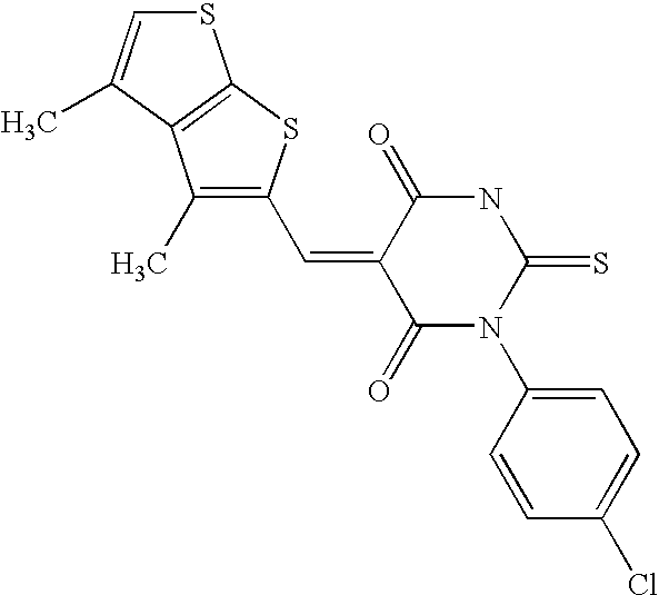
S1C=C(C)C2=C1SC(C=C1C(=O)N(C3=CC=C(Cl)C=C3)C(=S)NC1=O)=C2C
